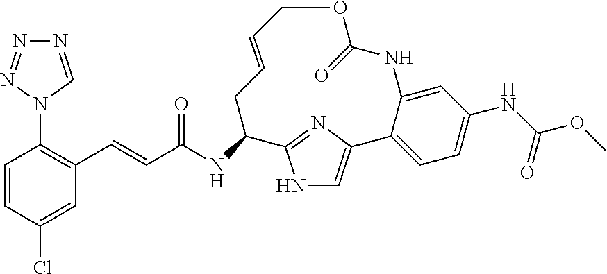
C1=CC(Cl)=CC(C=CC(NC2C3=NC(=CN3)C3=CC=C(NC(OC)=O)C=C3NC(=O)OCC=CC2)=O)=C1N1C=NN=N1
